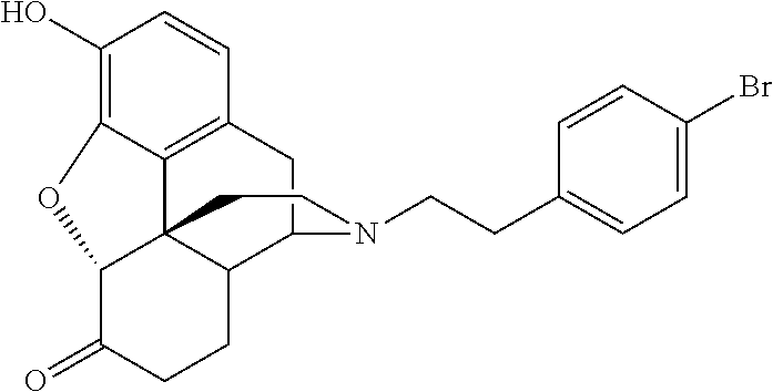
C12=C3C=CC(O)=C1OC1C24C(C(C3)N(CCC2=CC=C(Br)C=C2)CC4)CCC1=O
